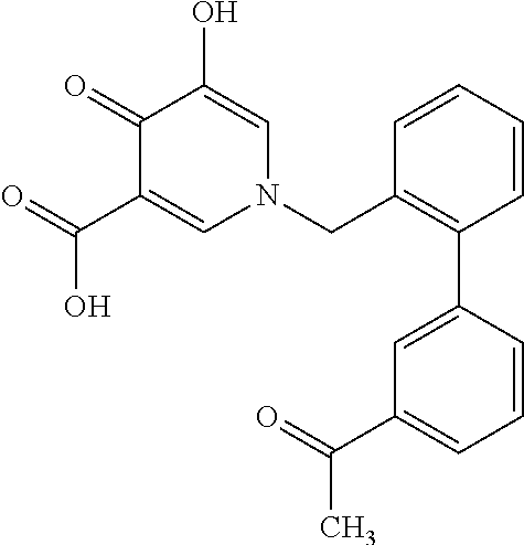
C1(=O)C(C(=O)O)=CN(CC2=C(C3=CC(C(=O)C)=CC=C3)C=CC=C2)C=C1O
